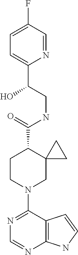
N1=C(N2CC3(C(C(=O)NCC(C4=CC=C(F)C=N4)O)CC2)CC3)C2=C(N=C1)NC=C2
